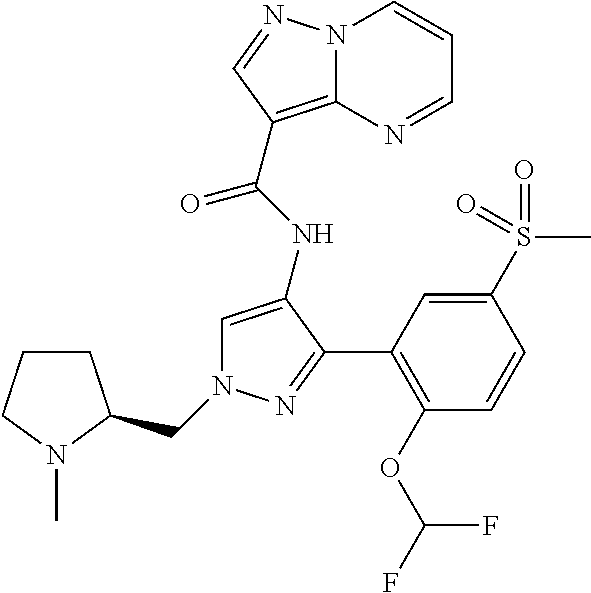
N12C(=C(C(NC3=CN(CC4CCCN4C)N=C3C3=C(OC(F)F)C=CC(S(C)(=O)=O)=C3)=O)C=N1)N=CC=C2
